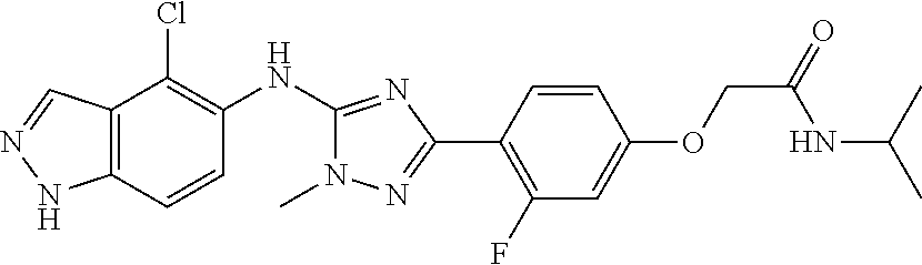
C12=C(C=CC(NC3=NC(C4=C(F)C=C(OCC(=O)NC(C)C)C=C4)=NN3C)=C1Cl)NN=C2
